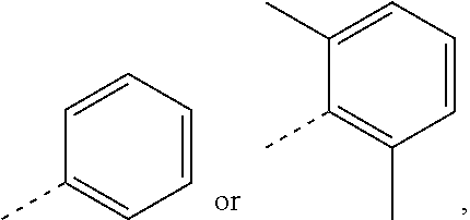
C1=CC=CC=C1C.C1(C)=CC=CC(C)=C1C
